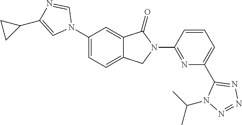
C1(N2C=NC(C3CC3)=C2)=CC=C2C(=C1)C(=O)N(C1=NC(C3=NN=NN3C(C)C)=CC=C1)C2
